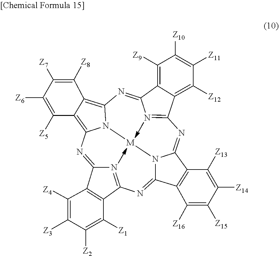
N1=C2N=C(N=C3N4C(=NC5=NC(=NC6=C7C(=C1N6[M]4)C([Z5])=C([Z6])C([Z7])=C7[Z8])C1=C([Z9])C([Z10])=C([Z11])C([Z12])=C51)C1=C3C([Z16])=C([Z15])C([Z14])=C1[Z13])C1=C2C([Z4])=C([Z3])C([Z2])=C1[Z1]
